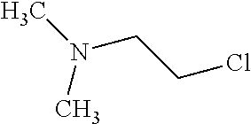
CN(C)CCCl
